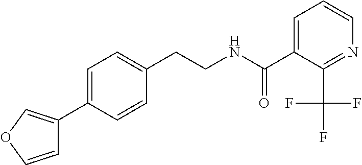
C(CNC(=O)C1=CC=CN=C1C(F)(F)F)C1=CC=C(C2=COC=C2)C=C1
